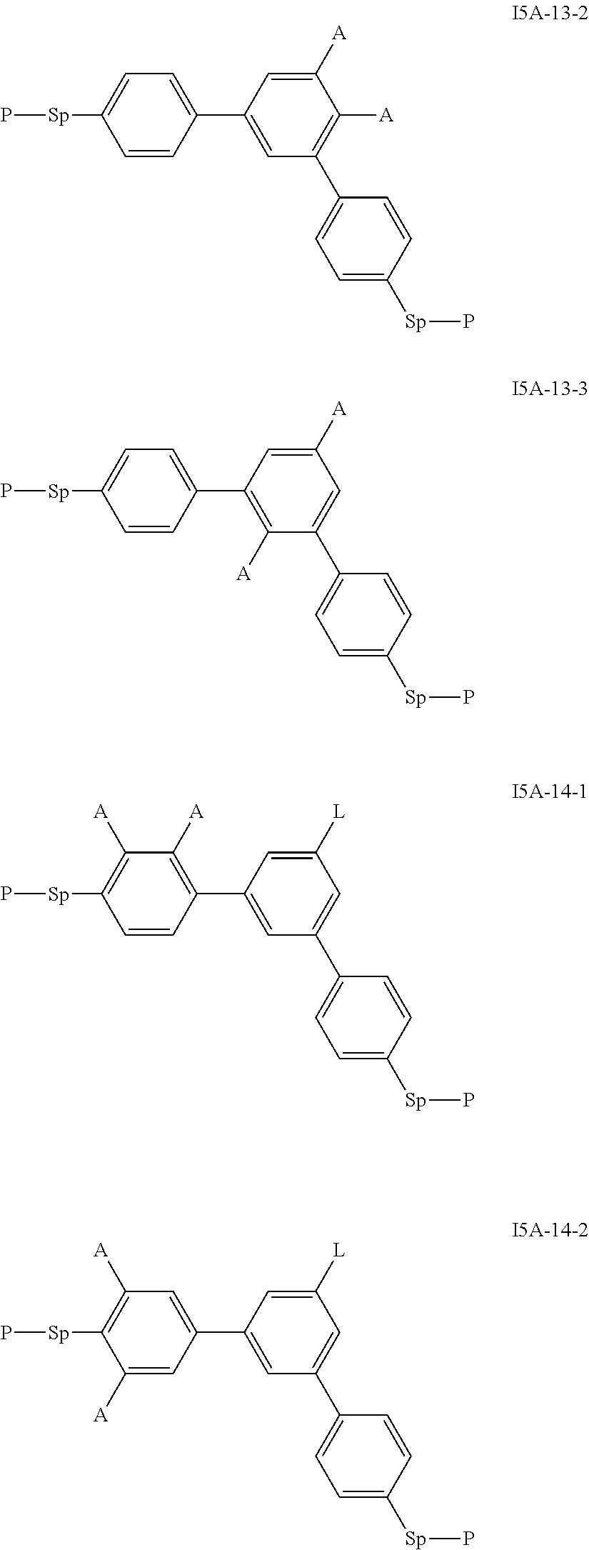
C1=CC(C2=CC(C3=CC=C([Sp]P)C=C3)=C([A])C([A])=C2)=CC=C1[Sp]P.C1=CC(C2=C([A])C(C3=CC=C([Sp]P)C=C3)=CC([A])=C2)=CC=C1[Sp]P.C1=CC(C2=CC(C3=CC=C([Sp]P)C=C3)=CC([L])=C2)=C([A])C([A])=C1[Sp]P.C1([A])=CC(C2=CC(C3=CC=C([Sp]P)C=C3)=CC([L])=C2)=CC([A])=C1[Sp]P
